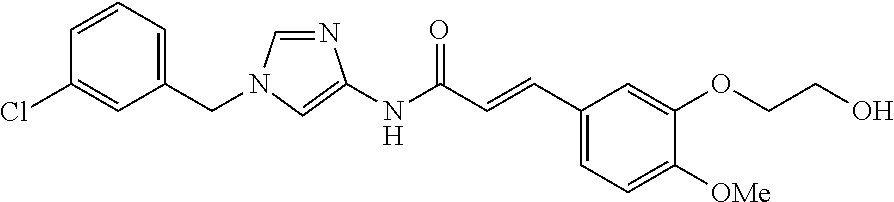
C1(CN2C=NC(NC(C=CC3=CC=C([OMe])C(OCCO)=C3)=O)=C2)=CC=CC(Cl)=C1
